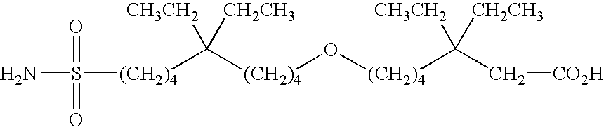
[(CH2)4](O[(CH2)4]C([CH3CH2])([CH2CH3])C[CO2H])C([CH3CH2])([CH2CH3])[(CH2)4]S(N)(=O)=O
